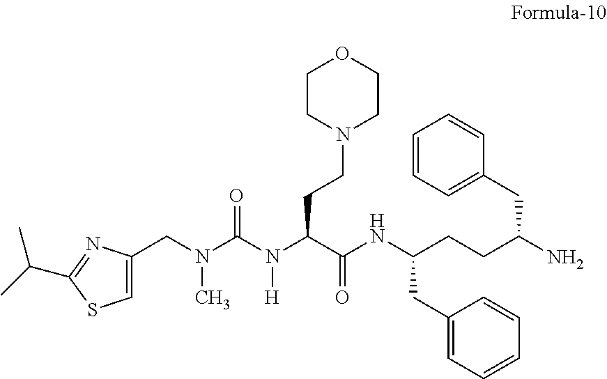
N1(CCC(N(C(N(CC2=CSC(C(C)C)=N2)C)=O)[H])C(NC(CCC(N)CC2=CC=CC=C2)CC2=CC=CC=C2)=O)CCOCC1
